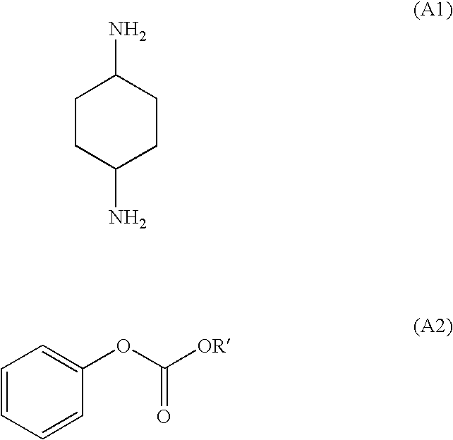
C1CC(N)CCC1N.C1=CC=CC(OC([OR])=O)=C1
